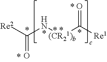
N([(CR21)b]C(=O)[Re1])C([Re2])=O
